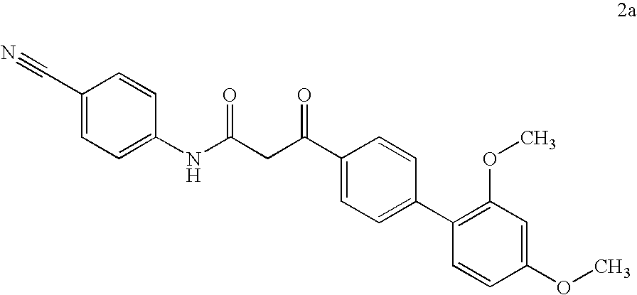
C(C(C1=CC=C(C2=C(OC)C=C(OC)C=C2)C=C1)=O)C(NC1=CC=C(C#N)C=C1)=O
